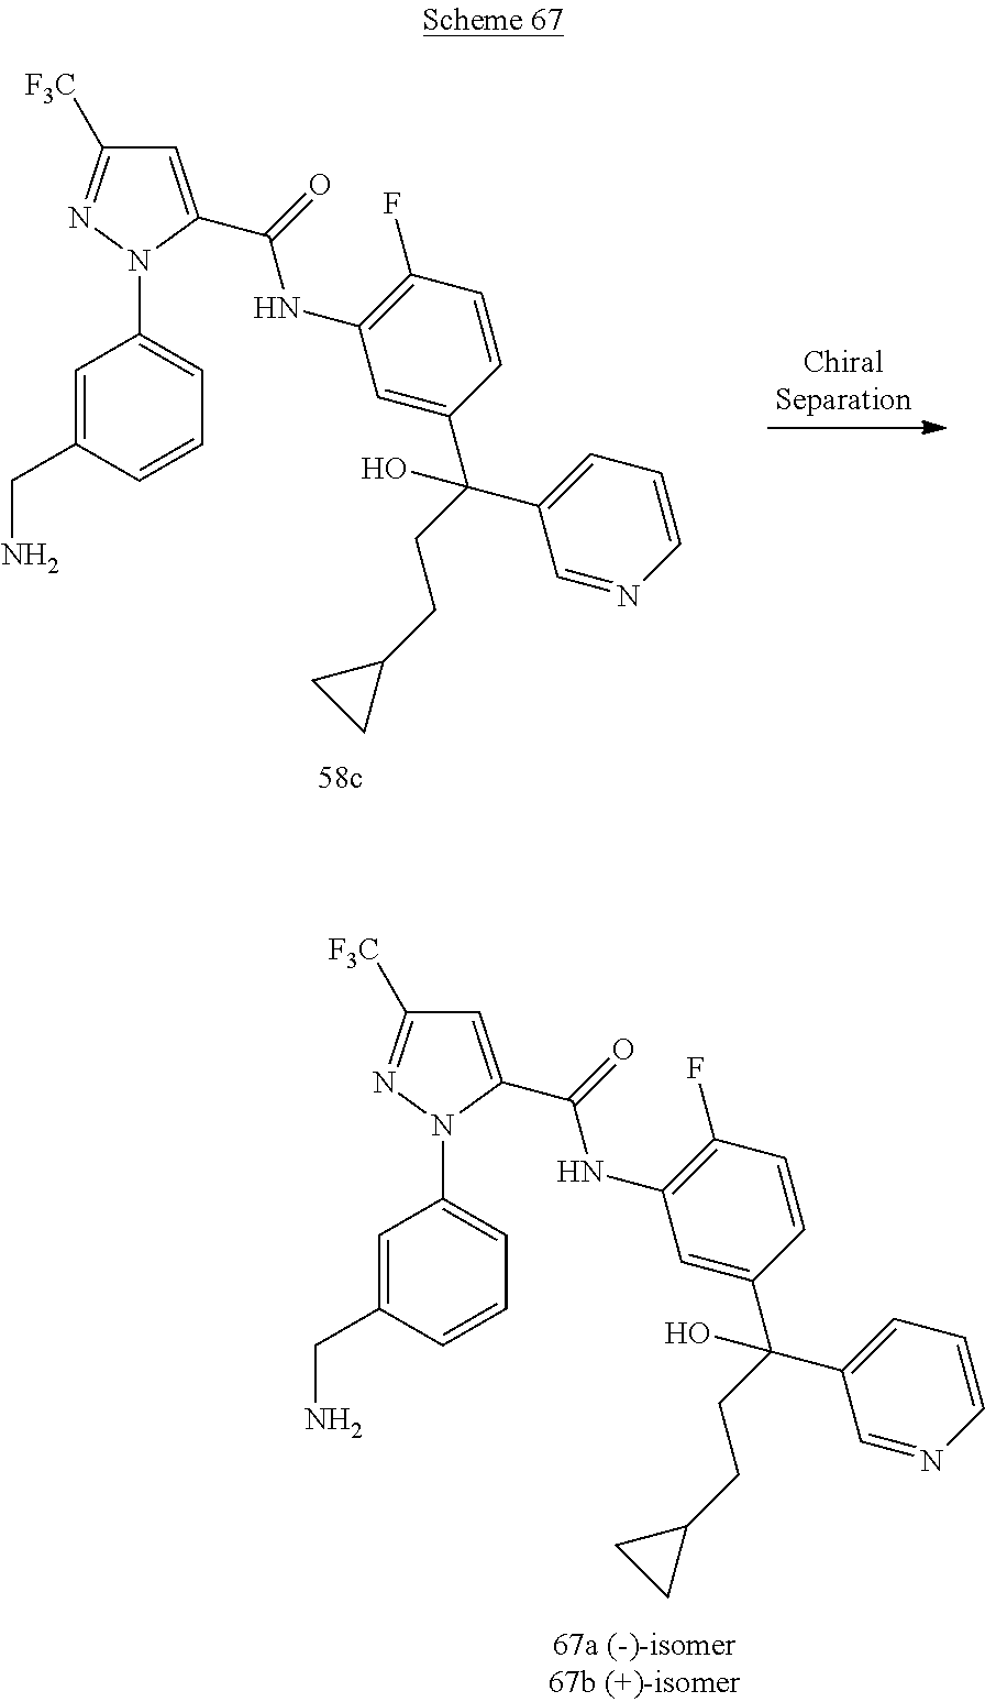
C1=C(CN)C=CC=C1N1C(C(NC2=C(F)C=CC(C(C3=CC=CN=C3)(CCC3CC3)O)=C2)=O)=CC([F3C])=N1.C1=C(CN)C=CC=C1N1C(C(NC2=C(F)C=CC(C(C3=CC=CN=C3)(CCC3CC3)O)=C2)=O)=CC([F3C])=N1
